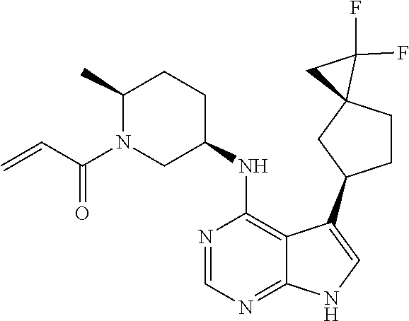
C1(C)N(C(C=C)=O)CC(NC2=C3C(=NC=N2)NC=C3C2CCC3(C2)C(F)(F)C3)CC1
